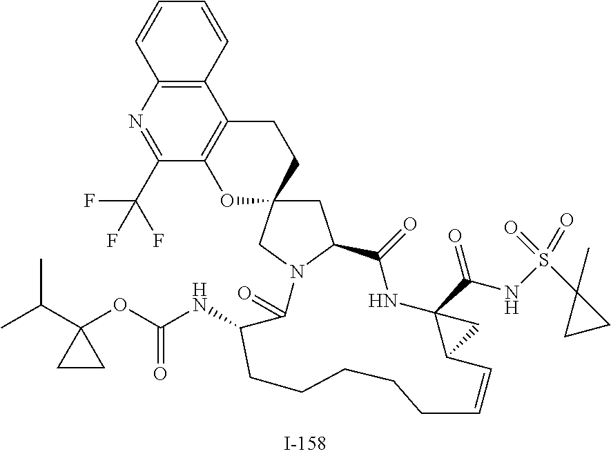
C1=CC2=C(C=C1)C1=C(C(C(F)(F)F)=N2)OC2(CC1)CC1N(C2)C(=O)C(NC(=O)OC2(C(C)C)CC2)CCCCCC=CC2C(C(NS(C3(C)CC3)(=O)=O)=O)(NC1=O)C2
